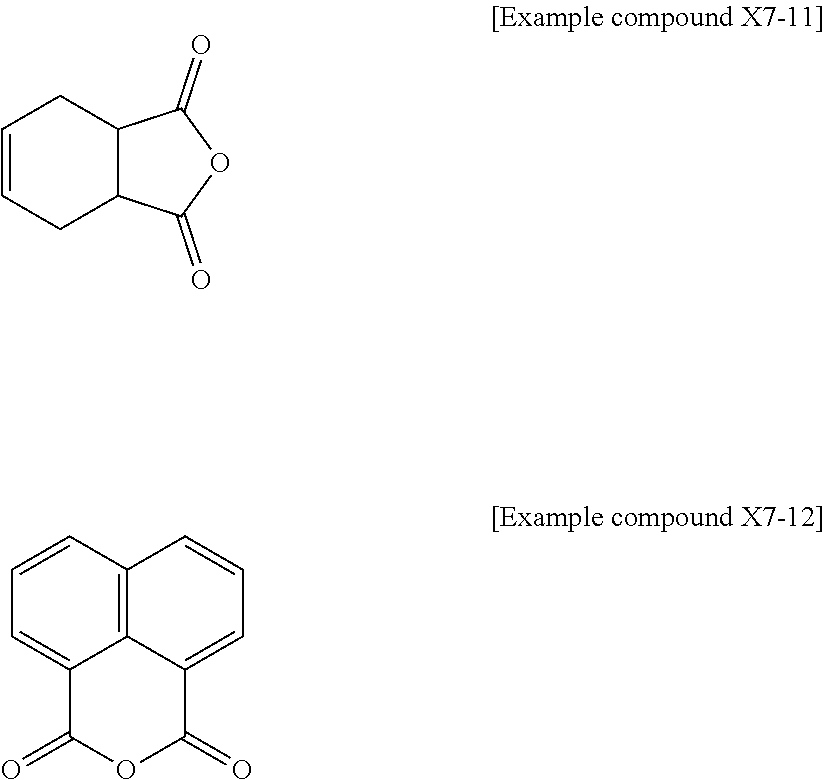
C1=CCC2C(C1)C(=O)OC2=O.C1=CC2=C3C(=C1)C(=O)OC(=O)C3=CC=C2
